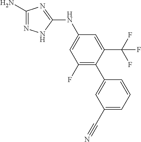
C1(N)=NNC(NC2=CC(F)=C(C3=CC(C#N)=CC=C3)C(C(F)(F)F)=C2)=N1
